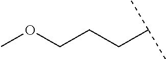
C(CCOC)C(C)C
